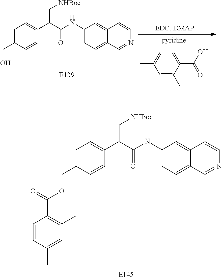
C1=C(C)C=C(C)C(C(O)=O)=C1.C1(NC(C(C2=CC=C(CO)C=C2)C[NHBoc])=O)=CC=C2C(=C1)C=CN=C2.C1(NC(C(C2=CC=C(COC(C3=C(C)C=C(C)C=C3)=O)C=C2)C[NHBoc])=O)=CC=C2C(=C1)C=CN=C2
